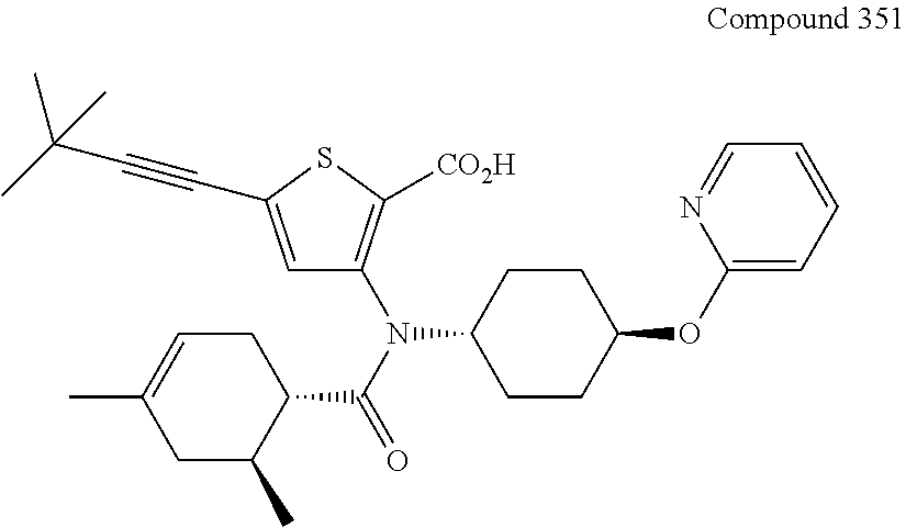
C1=C(C#CC(C)(C)C)SC([CO2H])=C1N(C(=O)C1CC=C(C)CC1C)C1CCC(OC2=CC=CC=N2)CC1
